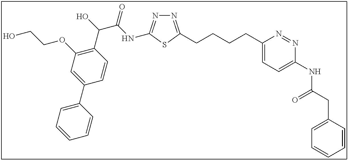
N1=C(CCCCC2=CC=C(NC(CC3=CC=CC=C3)=O)N=N2)SC(NC(C(O)C2=C(OCCO)C=C(C3=CC=CC=C3)C=C2)=O)=N1
